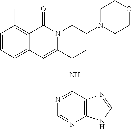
C1=CC=C2C(=C1C)C(=O)N(CCN1CCOCC1)C(C(NC1=NC=NC3=C1N=CN3)C)=C2
